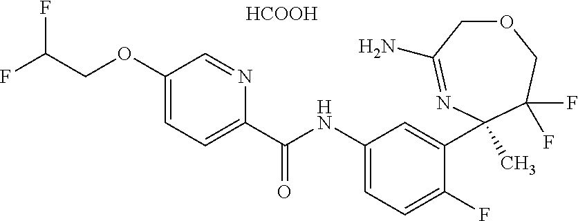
O1CC(N)=NC(C)(C2=CC(NC(=O)C3=CC=C(OCC(F)F)C=N3)=CC=C2F)C(F)(F)C1.[HCOOH]
